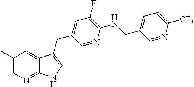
C1(C)=CN=C2C(=C1)C(CC1=CC(F)=C(NCC3=CC=C([CF3])N=C3)N=C1)=CN2
